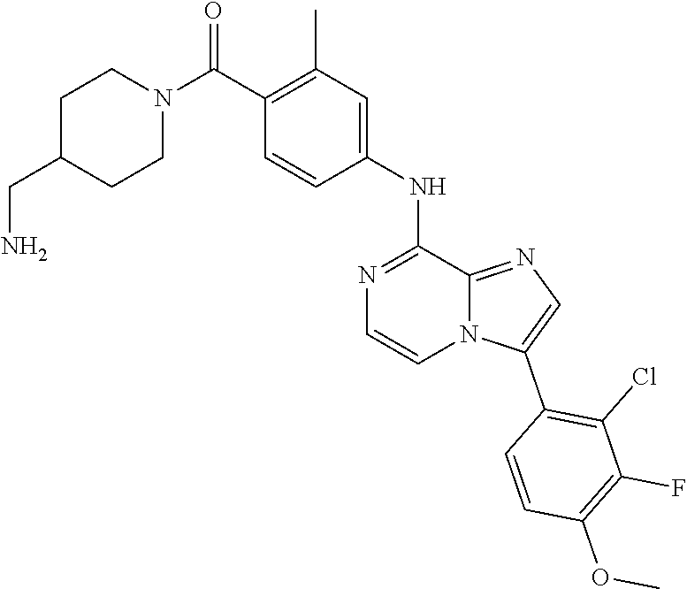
N1(C(C2=C(C)C=C(NC3=NC=CN4C3=NC=C4C3=C(Cl)C(F)=C(OC)C=C3)C=C2)=O)CCC(CN)CC1
